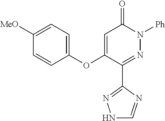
C1(C2=NN([Ph])C(=O)C=C2OC2=CC=C([MeO])C=C2)=NNC=N1
